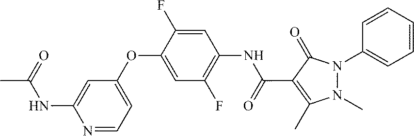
N1=CC=C(OC2=CC(F)=C(NC(C3=C(C)N(C)N(C4=CC=CC=C4)C3=O)=O)C=C2F)C=C1NC(=O)C
